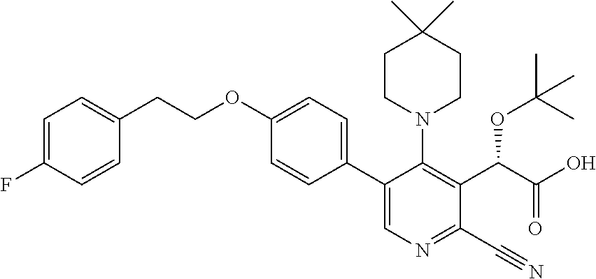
C1=CC(C2=CN=C(C#N)C(C(C(=O)O)OC(C)(C)C)=C2N2CCC(C)(C)CC2)=CC=C1OCCC1=CC=C(F)C=C1
